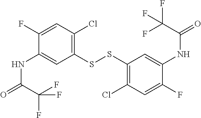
C1=C(F)C(NC(=O)C(F)(F)F)=CC(SSC2=C(Cl)C=C(F)C(NC(=O)C(F)(F)F)=C2)=C1Cl
